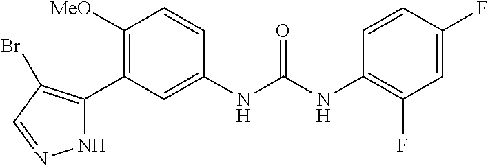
C1([MeO])=C(C2=C(Br)C=NN2)C=C(NC(NC2=C(F)C=C(F)C=C2)=O)C=C1
